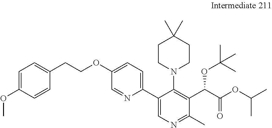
C1(CCOC2=CC=C(C3=CN=C(C)C(C(C(OC(C)C)=O)OC(C)(C)C)=C3N3CCC(C)(C)CC3)N=C2)=CC=C(OC)C=C1
